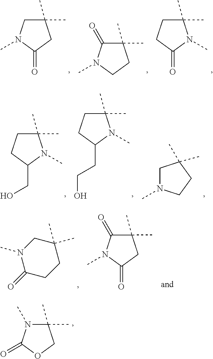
C1(C)(C)CN(C)C(=O)C1.C1(C)(C)C(=O)N(C)CC1.C1(C)(C)CCC(=O)N1C.C1(C)(C)CCC(CO)N1C.C1(C)(C)CCC(CCO)N1C.C1N(C)CCC1(C)C.C1(C)(C)CN(C)C(=O)CC1.C1(C)(C)C(=O)N(C)C(=O)C1.C1(C)(C)N(C)C(=O)OC1
